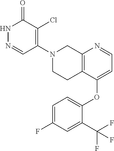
C12=C(N=CC=C1OC1=CC=C(F)C=C1C(F)(F)F)CN(C1=C(Cl)C(=O)NN=C1)CC2
